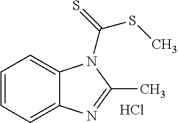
C1=CC=C2C(=C1)N(C(=S)SC)C(C)=N2.Cl
